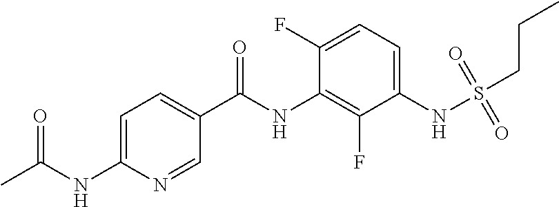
CC(NC1=CC=C(C(NC2=C(F)C(NS(CCC)(=O)=O)=CC=C2F)=O)C=N1)=O
